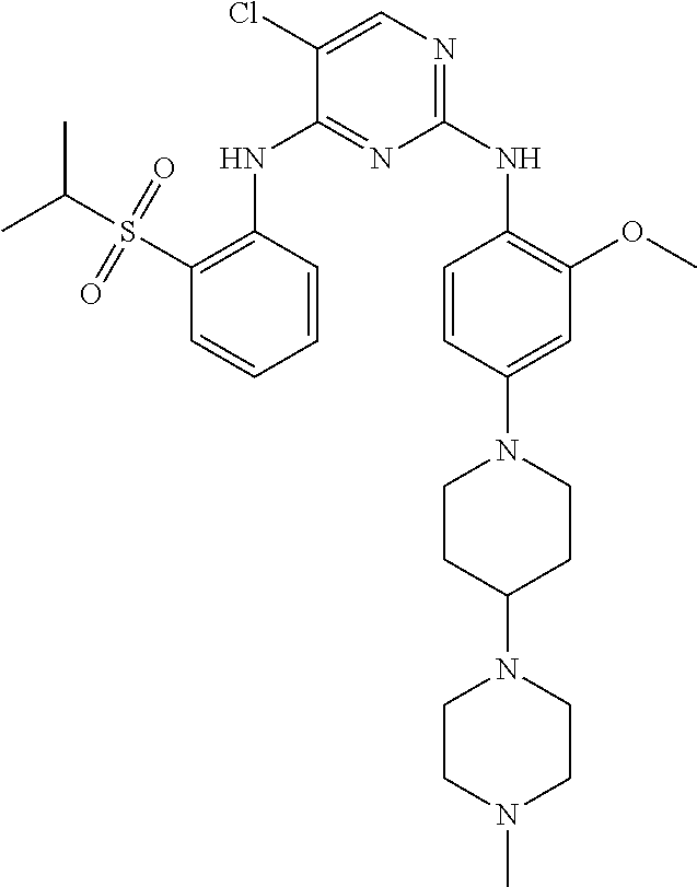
C1(S(C(C)C)(=O)=O)=C(NC2=NC(NC3=C(OC)C=C(N4CCC(N5CCN(C)CC5)CC4)C=C3)=NC=C2Cl)C=CC=C1
